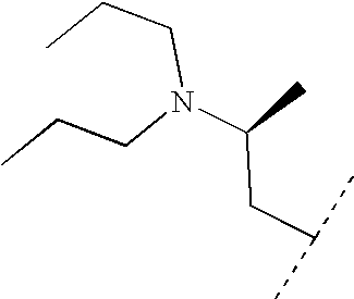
C(CC(C)C)(C)N(CCC)CCC
